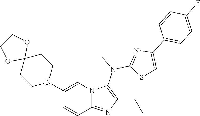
C12(CCN(C3=CN4C(=NC(CC)=C4N(C)C4=NC(C5=CC=C(F)C=C5)=CS4)C=C3)CC1)OCCO2
